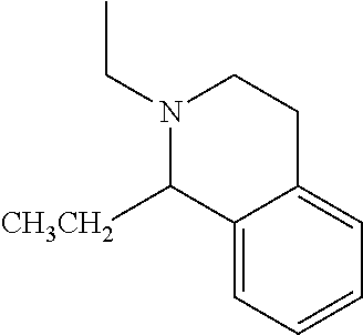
N1(CC)C([CH3CH2])C2=CC=CC=C2CC1
